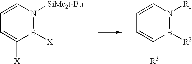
C1=CN([SiMe2t-Bu])B([X])C([X])=C1.C1=CN([R1])B([R2])C([R3])=C1
